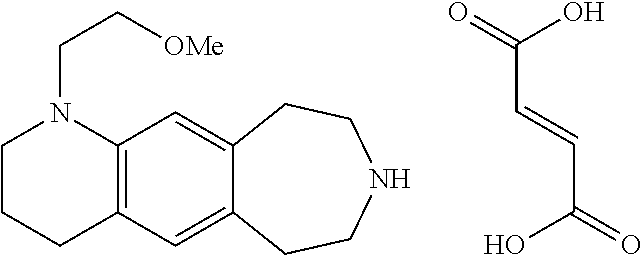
OC(=O)C=CC(O)=O.C1CCC2=C(N1CC[OMe])C=C1C(=C2)CCNCC1
